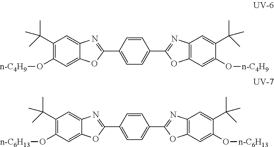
C1=CC(C2=NC3=C(O2)C=C(O[n-C4H9])C(C(C)(C)C)=C3)=CC=C1C1=NC2=CC(C(C)(C)C)=C(O[n-C4H9])C=C2O1.C1=CC(C2=NC3=C(O2)C=C(O[n-C6H13])C(C(C)(C)C)=C3)=CC=C1C1=NC2=CC(C(C)(C)C)=C(O[n-C6H13])C=C2O1
